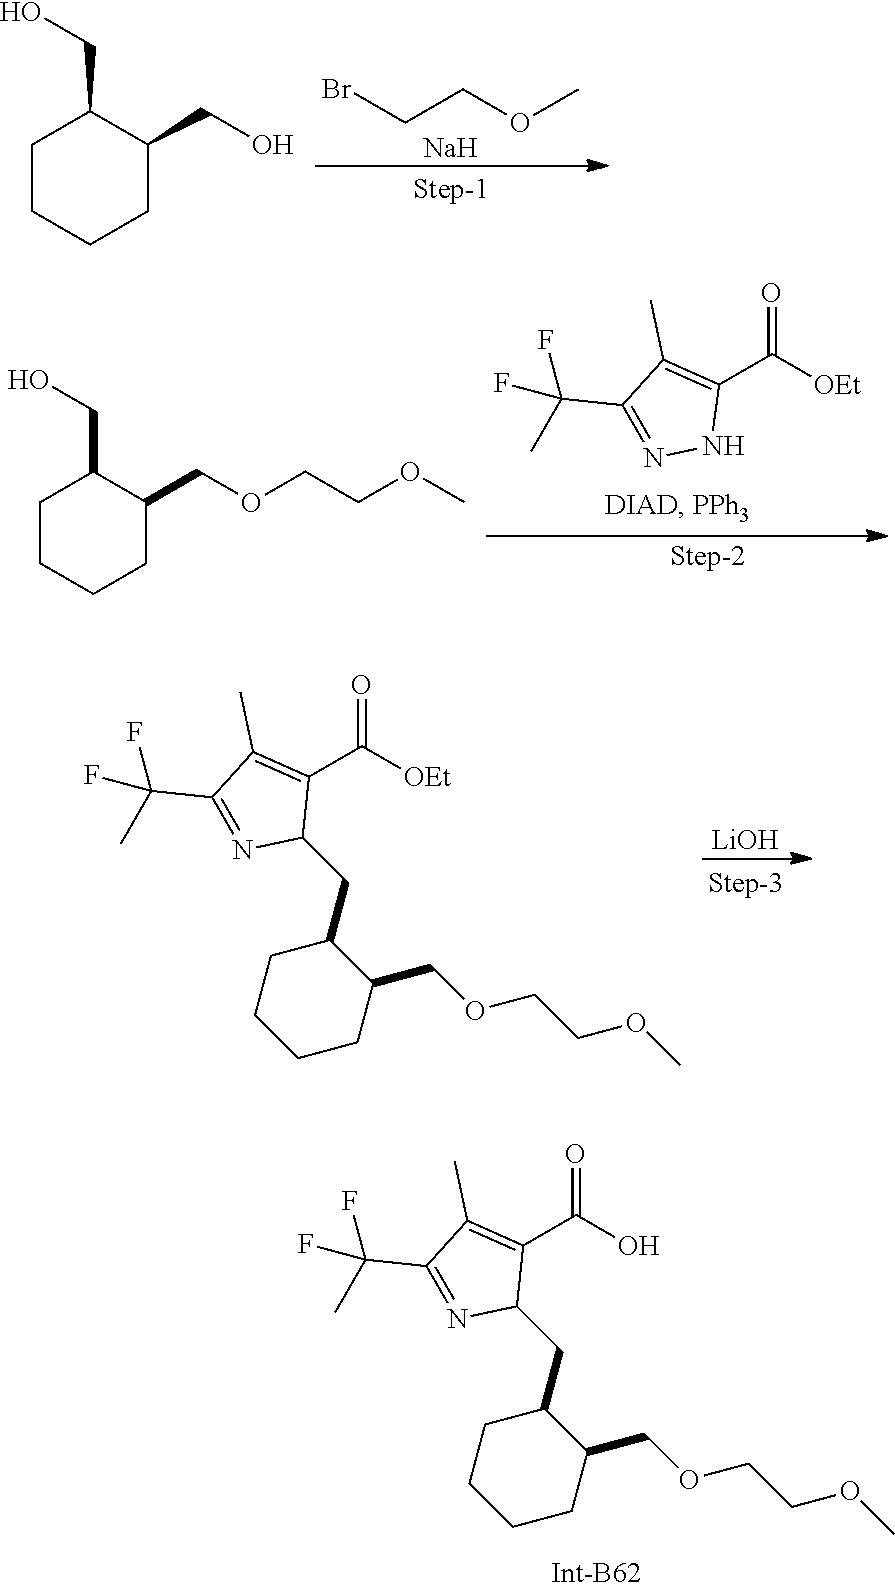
BrCCOC.[Na].C1CCCC(CO)C1CO.[LiOH].[OEt]C(C1=C(C)C(C(F)(C)F)=NC1CC1CCCCC1COCCOC)=O.OC(C1=C(C)C(C(F)(C)F)=NC1CC1CCCCC1COCCOC)=O.C1CCCC(COCCOC)C1CO.[OEt]C(C1=C(C)C(C(F)(C)F)=NN1)=O
